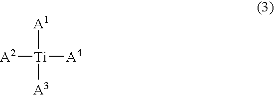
[A2][Ti]([A4])([A1])[A3]
